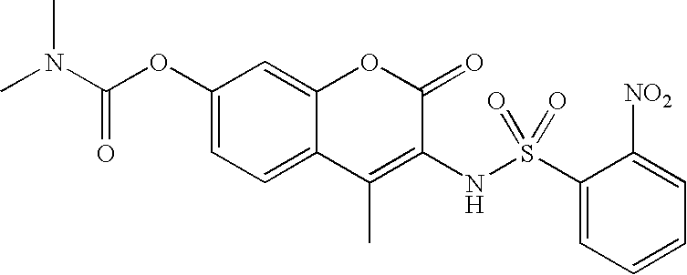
C1(OC(N(C)C)=O)=CC=C2C(=C1)OC(=O)C(NS(C1=CC=CC=C1[NO2])(=O)=O)=C2C
